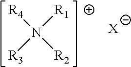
[R4]N([R2])([R1])[R3].[X]
